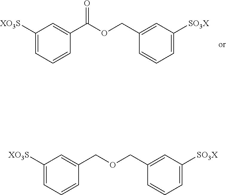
C1([XO3S])=CC=CC(C(OCC2=CC([SO3X])=CC=C2)=O)=C1.C1([XO3S])=CC=CC(COCC2=CC([SO3X])=CC=C2)=C1
